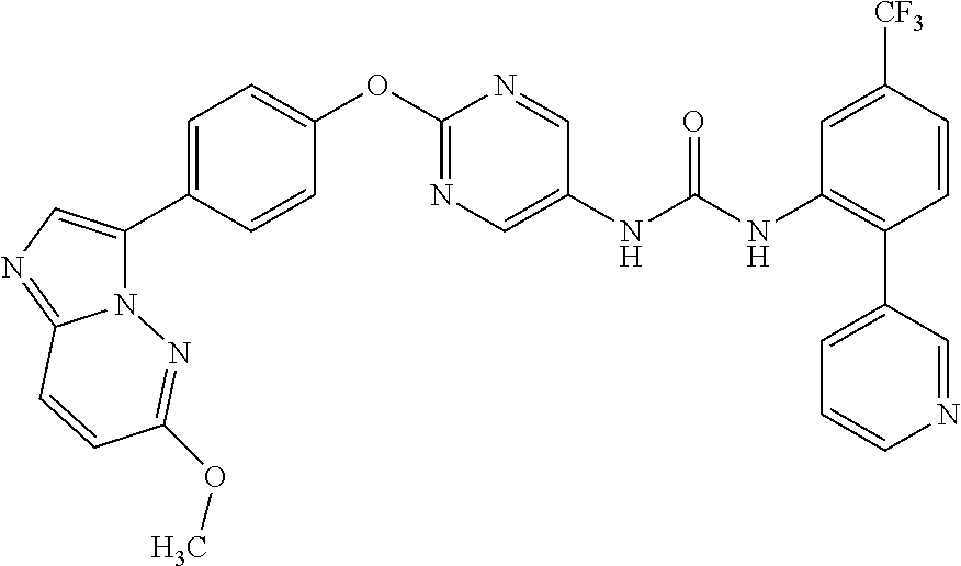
C1=C(C2=CN=C3N2N=C(OC)C=C3)C=CC(OC2=NC=C(NC(=O)NC3=C(C4=CC=CN=C4)C=CC([CF3])=C3)C=N2)=C1
